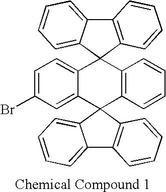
C12=C(C3(C4=CC=CC=C14)C1=CC=C(Br)C=C1C1(C4=C3C=CC=C4)C3=C(C4=CC=CC=C41)C=CC=C3)C=CC=C2
